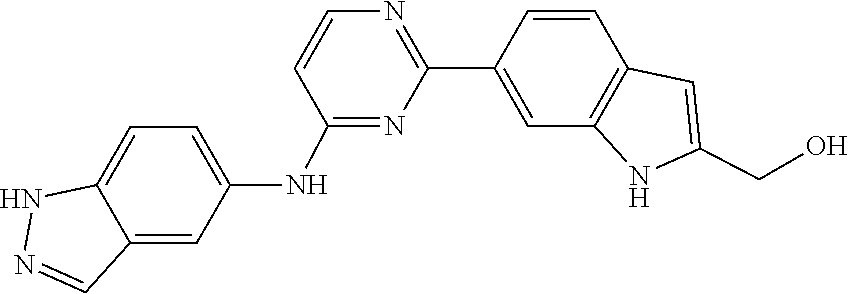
C1=CC2=C(C=C1C1=NC=CC(NC3=CC=C4C(=C3)C=NN4)=N1)NC(CO)=C2
